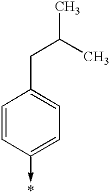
C1=CC(->*)=CC=C1CC(C)C
